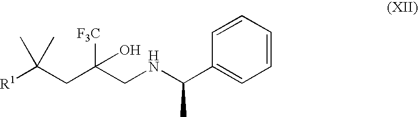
[R1]C(CC(CNC(C1=CC=CC=C1)C)([F3C])O)(C)C
